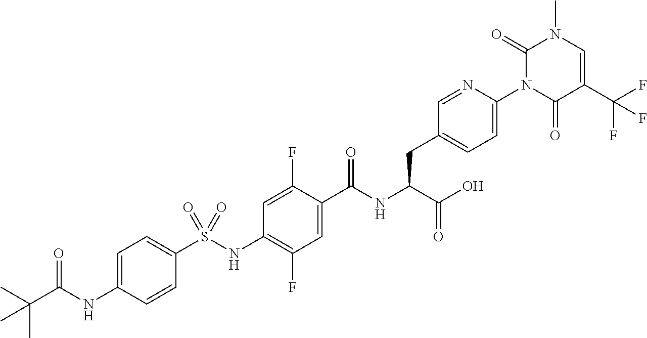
C1=CC(NC(C(C)(C)C)=O)=CC=C1S(NC1=C(F)C=C(C(NC(C(O)=O)CC2=CC=C(N3C(=O)C(C(F)(F)F)=CN(C)C3=O)N=C2)=O)C(F)=C1)(=O)=O
